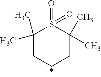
C1(C)(C)CCCC(C)(C)S1(=O)=O
